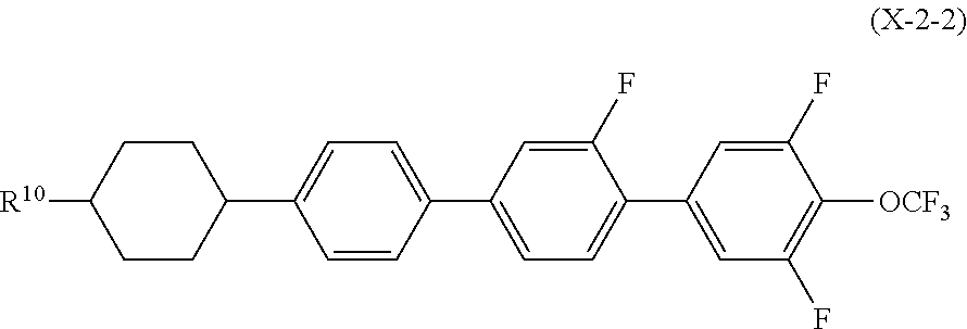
C1(C2=CC=C(C3=CC=C(C4=CC(F)=C([OCF3])C(F)=C4)C(F)=C3)C=C2)CCC([R10])CC1
